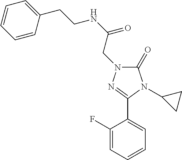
C1(C2=NN(CC(=O)NCCC3=CC=CC=C3)C(=O)N2C2CC2)=CC=CC=C1F
